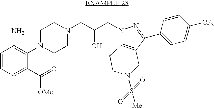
N1(C2=C(N)C=CC=C2C([OMe])=O)CCN(CC(CN2C3=C(CN(S(=O)([Me])=O)CC3)C(C3=CC=C([CF3])C=C3)=N2)O)CC1
